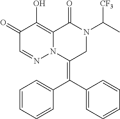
C1(=O)C=NN2C(=C1O)C(=O)N(C(C)[CF3])CC2=C(C1=CC=CC=C1)C1=CC=CC=C1
